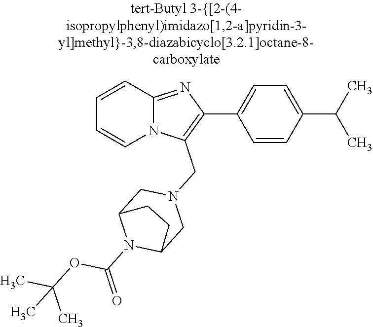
N12C(=NC(C3=CC=C(C(C)C)C=C3)=C1CN1CC3N(C(=O)OC(C)(C)C)C(C1)CC3)C=CC=C2
